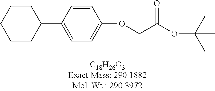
O(CC(OC(C)(C)C)=O)C1=CC=C(C2CCCCC2)C=C1
